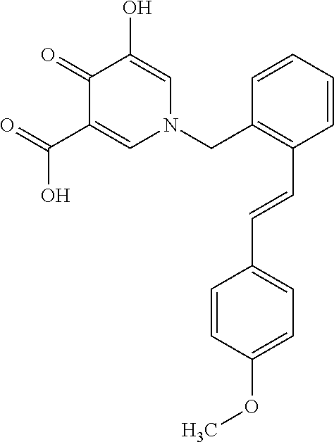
O=C(C1=CN(CC2=C(C=CC3=CC=C(OC)C=C3)C=CC=C2)C=C(O)C1=O)O
